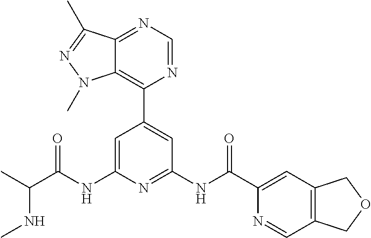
C1=C(NC(C(C)NC)=O)N=C(NC(C2=CC3=C(C=N2)COC3)=O)C=C1C1=C2C(=NC=N1)C(C)=NN2C
